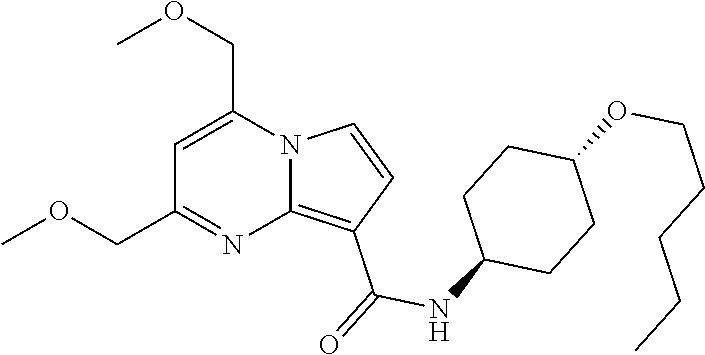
C1=C(COC)N2C(=C(C(=O)NC3CCC(OCCCCC)CC3)C=C2)N=C1COC
